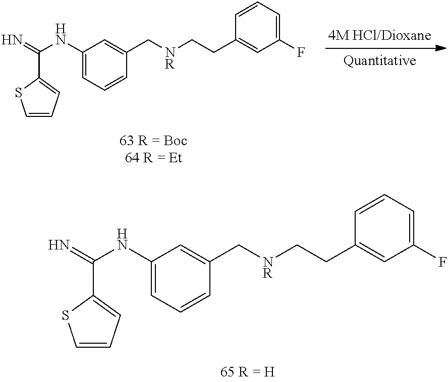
C1=CC=C(C(=N)NC2=CC=CC(C[NR]CCC3=CC(F)=CC=C3)=C2)S1.C1=CC=C(C(=N)NC2=CC=CC(C[NR]CCC3=CC(F)=CC=C3)=C2)S1
